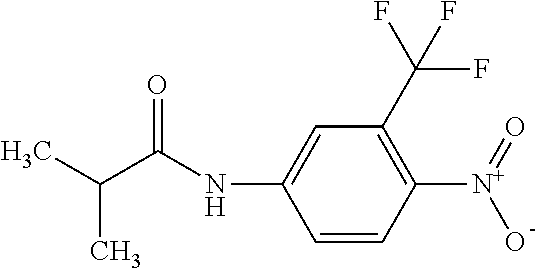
C1=C(NC(C(C)C)=O)C=CC([N+](=O)O)=C1C(F)(F)F
